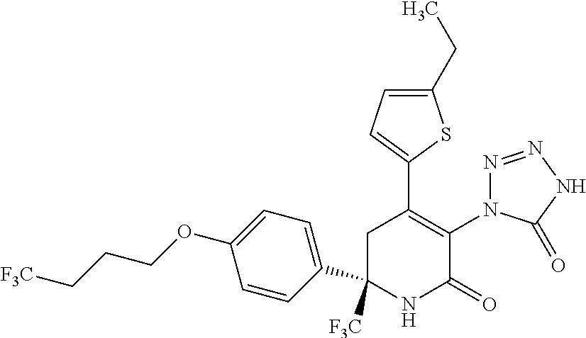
C1(C2=C(N3N=NNC3=O)C(=O)NC([F3C])(C3=CC=C(OCCC[F3C])C=C3)C2)=CC=C(CC)S1
